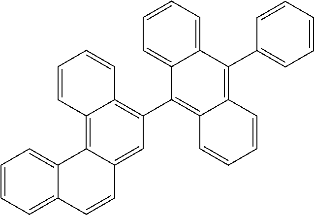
C1=C2C(C3=CC=CC=C3)=C3C=CC=CC3=C(C3=C4C(=C5C6=CC=CC=C6C=CC5=C3)C=CC=C4)C2=CC=C1
